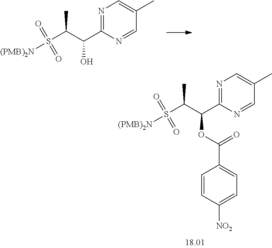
N1=C(C(C(S([(PMB)2N])(=O)=O)C)OC(=O)C2=CC=C([NO2])C=C2)N=CC(C)=C1.N1=C(C(C(S([(PMB)2N])(=O)=O)C)O)N=CC(C)=C1
